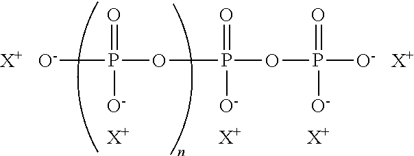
[O-]P(OP(OP([O-])(=O)[O-])(=O)[O-])([O-])=O.[X+].[X+].[X+].[X+].[X+]
